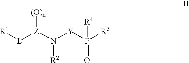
[L]([Z](N([Y]P([R5])(=O)[R4])[R2])[(O)n])[R1]
